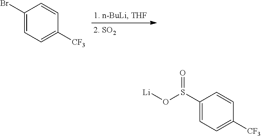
C1(Br)=CC=C([CF3])C=C1.C1(S(O[Li])=O)=CC=C([CF3])C=C1
